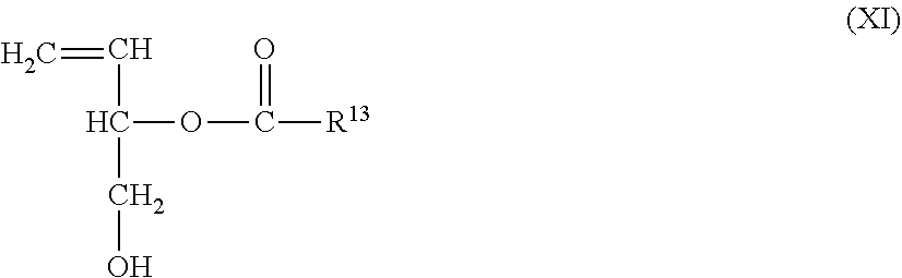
C=CC(OC([R13])=O)CO
